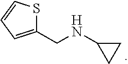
C1(CNC2CC2)=CC=CS1
